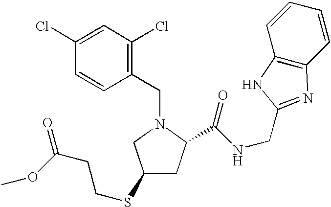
C1(CN2CC(SCCC(OC)=O)CC2C(NCC2=NC3=C(C=CC=C3)N2)=O)=C(Cl)C=C(Cl)C=C1
